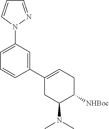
C1=C(N2N=CC=C2)C=C(C2=CCC([NHBoc])C(N(C)C)C2)C=C1
